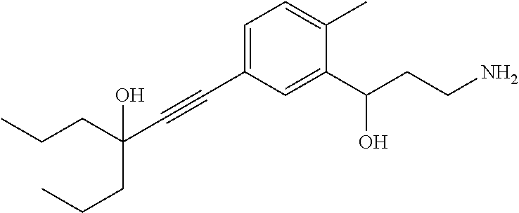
C1=C(C#CC(CCC)(O)CCC)C=C(C(CCN)O)C(C)=C1
